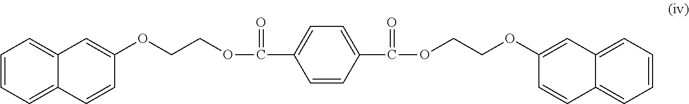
C1=CC=C2C(=C1)C=C(OCCOC(C1=CC=C(C(=O)OCCOC3=CC4=CC=CC=C4C=C3)C=C1)=O)C=C2
